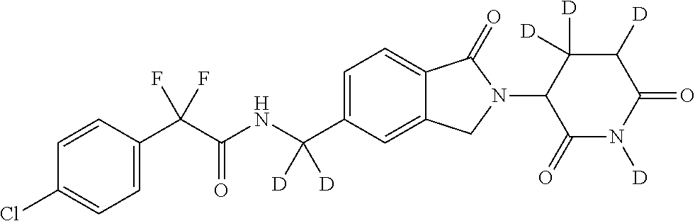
C1=CC(C(C(NC(C2=CC=C3C(=C2)CN(C2C(=O)N([D])C(=O)C([D])C2([D])[D])C3=O)([D])[D])=O)(F)F)=CC=C1Cl
